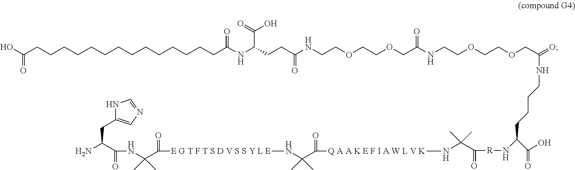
N1C(CC(N)C(=O)NC(C(=O)[E G T F T S D V S S Y L E]NC(C(=O)[Q A A K E F I A W L V K]NC(C(=O)[R]NC(C(O)=O)CCCCNC(COCCOCCNC(COCCOCCNC(CCC(NC(CCCCCCCCCCCCCCC(O)=O)=O)C(O)=O)=O)=O)=O)(C)C)(C)C)(C)C)=CN=C1
